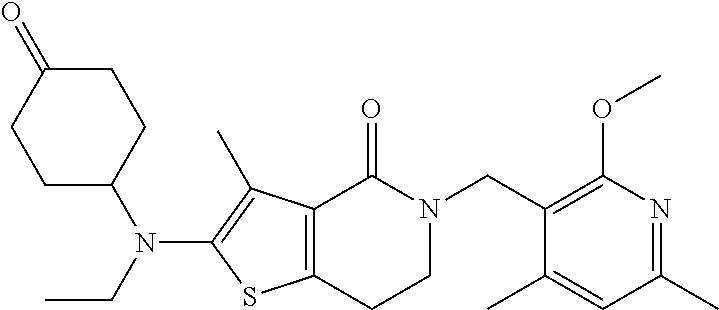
C12=C(CCN(CC3=C(OC)N=C(C)C=C3C)C1=O)SC(N(CC)C1CCC(=O)CC1)=C2C
